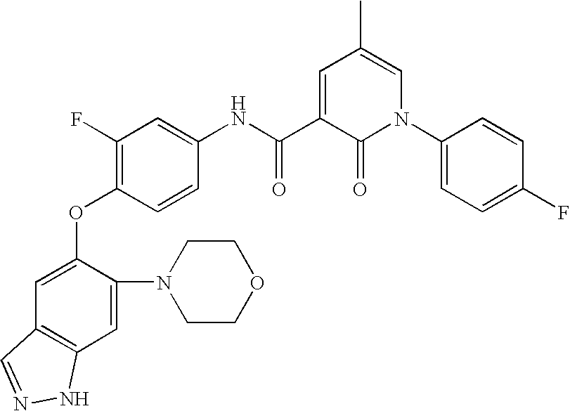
C1=C(OC2=C(F)C=C(NC(C3=CC(C)=CN(C4=CC=C(F)C=C4)C3=O)=O)C=C2)C(N2CCOCC2)=CC2=C1C=NN2
